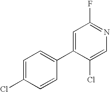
C1=C(Cl)C=CC(C2=CC(F)=NC=C2Cl)=C1
